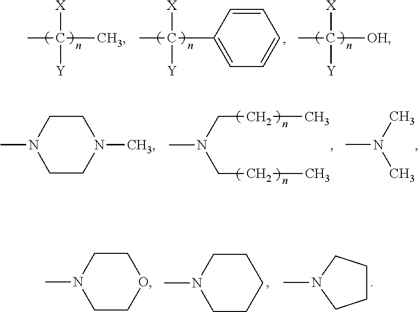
CC(C)([X])[Y].CC(C1=CC=CC=C1)([X])[Y].CC([OH])([X])[Y].CN(CCC)CCC.CN1CCN(C)CC1.CN(C)C.CN1CCCCC1.CN1CCCC1.CN1CCOCC1
